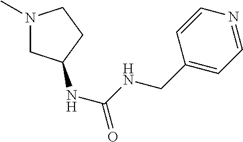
N1(C)CC(NC(=O)NCC2=CC=NC=C2)CC1
